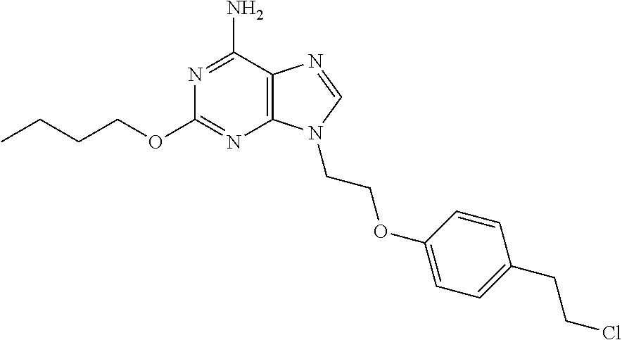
CCCCOC1=NC2=C(C(N)=N1)N=CN2CCOC1=CC=C(CCCl)C=C1
